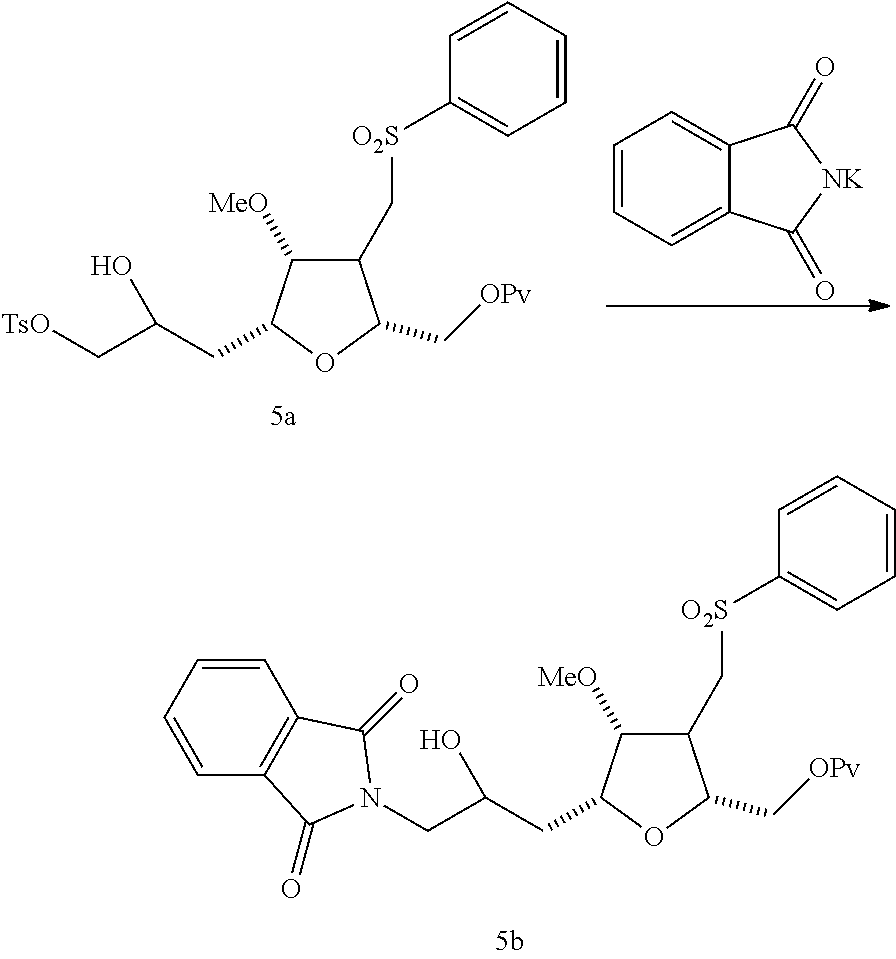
C1=CC=C2C(=C1)C(=O)[NK]C2=O.C1(C[O2S]C2=CC=CC=C2)C([MeO])C(CC(O)C[TsO])OC1C[OPv].C1(C[O2S]C2=CC=CC=C2)C([MeO])C(CC(O)CN2C(=O)C3=C(C2=O)C=CC=C3)OC1C[OPv]
